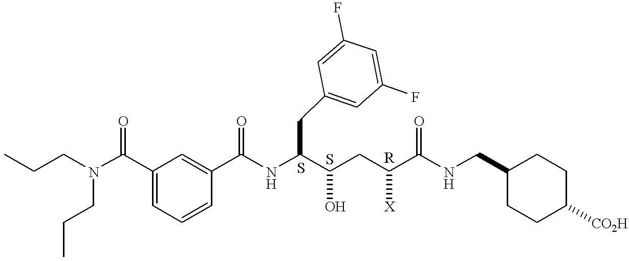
CCCN(C(C1=CC=CC(C(NC(C(CC(C(NCC2CCC([CO2H])CC2)=O)[X])O)CC2=CC(F)=CC(F)=C2)=O)=C1)=O)CCC
